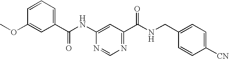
C1(C(NC2=CC(C(NCC3=CC=C([CN])C=C3)=O)=NC=N2)=O)=CC=CC(OC)=C1
